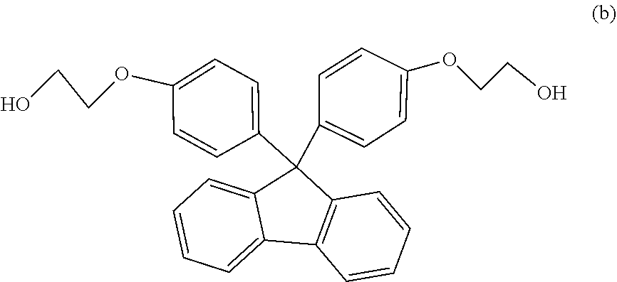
C(COC1=CC=C(C2(C3=CC=C(OCCO)C=C3)C3=C(C4=CC=CC=C24)C=CC=C3)C=C1)O
